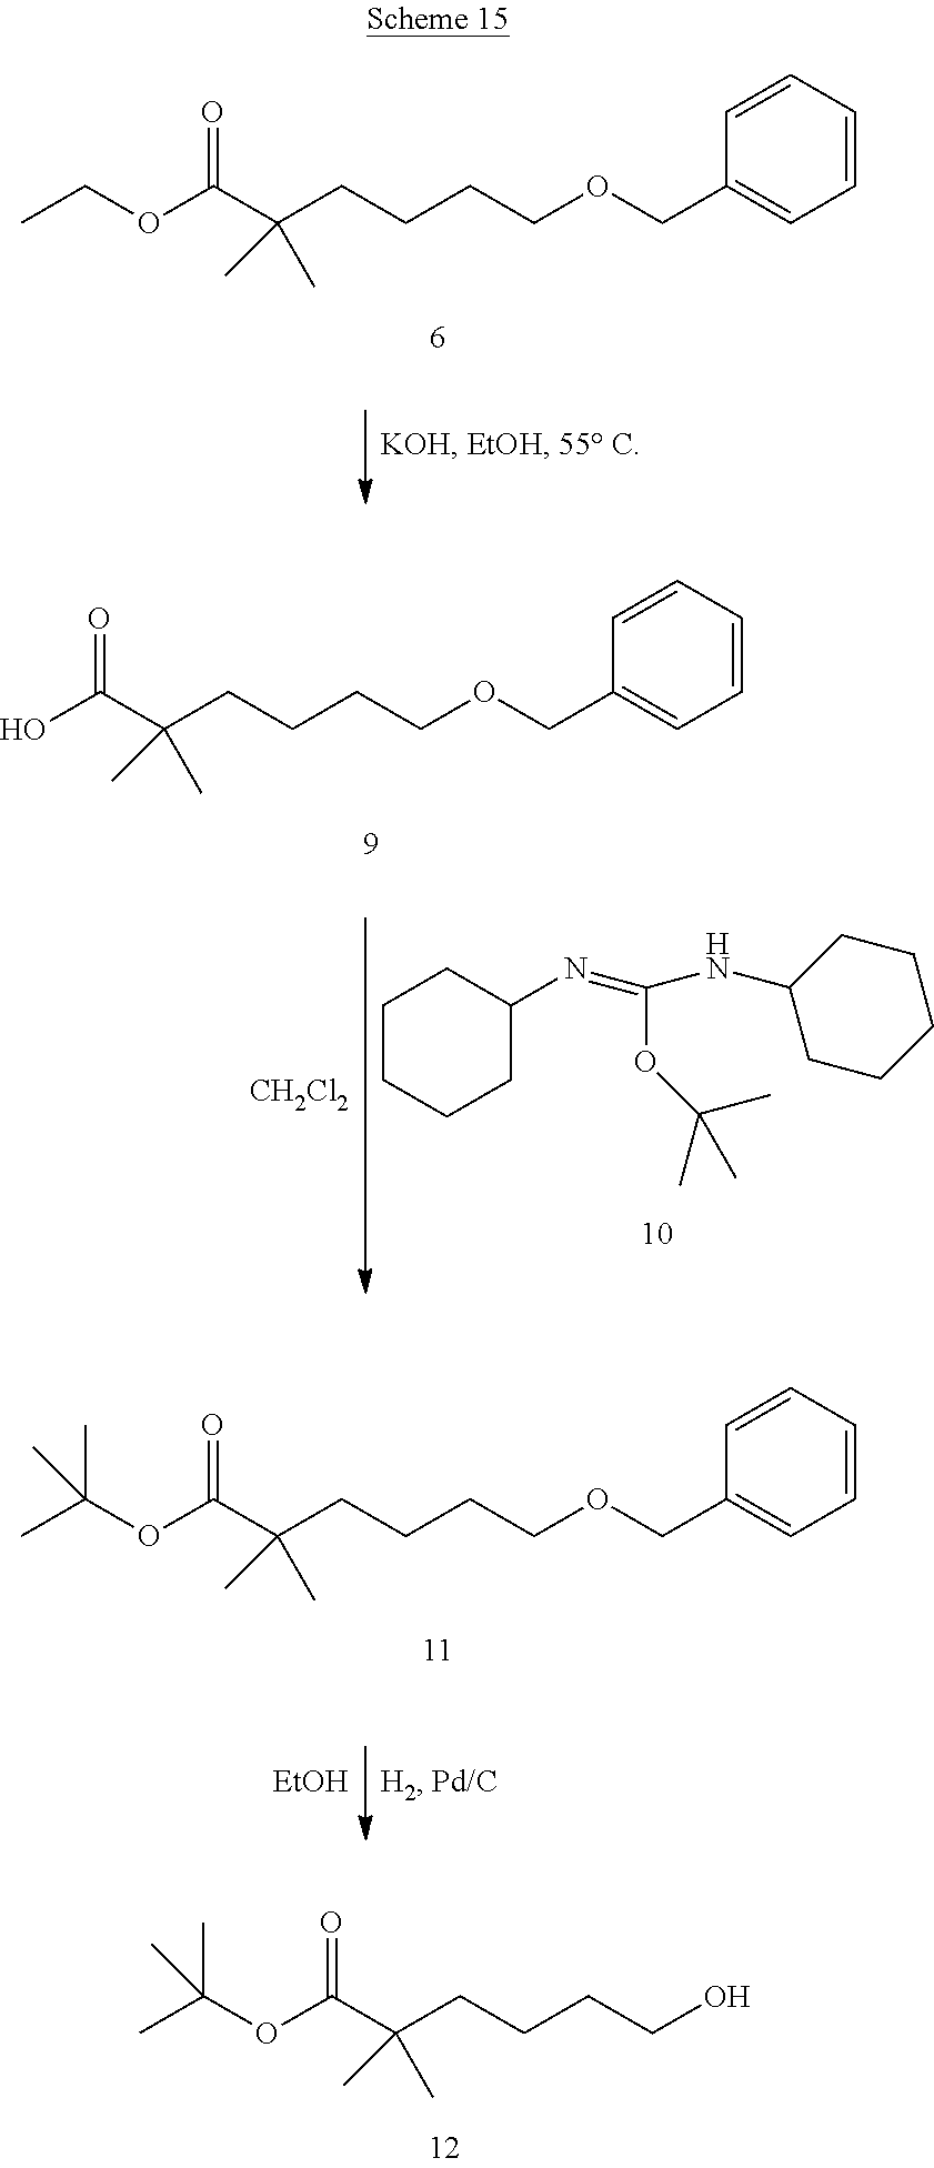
C(CCCO)C(C)(C(OC(C)(C)C)=O)C.C(CCCOCC1=CC=CC=C1)C(C)(C(OCC)=O)C.C1CCCC(N=C(NC2CCCCC2)OC(C)(C)C)C1.[CH2Cl2].C(CCCOCC1=CC=CC=C1)C(C)(C(O)=O)C.C(CCCOCC1=CC=CC=C1)C(C)(C(OC(C)(C)C)=O)C.[EtOH]
